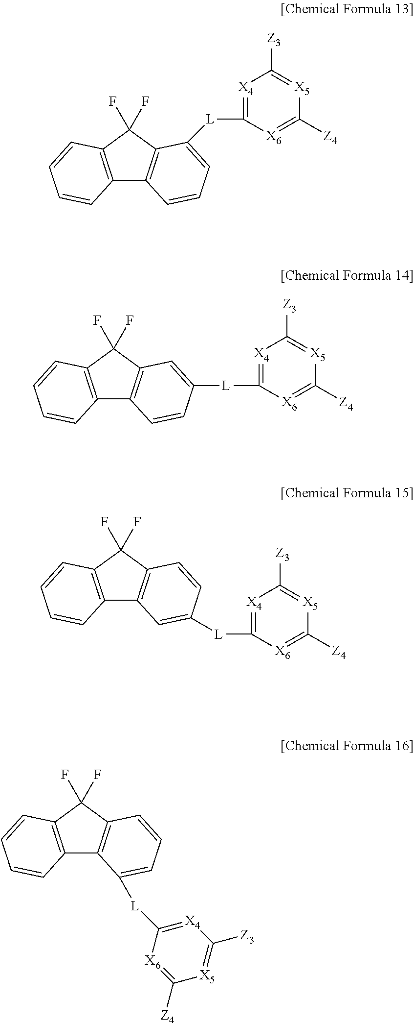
C12=C(C(F)(F)C3=C1C=CC=C3[L]C1=[X4]C([Z3])=[X5]C([Z4])=[X6]1)C=CC=C2.C12=C(C(F)(F)C3=C1C=CC([L]C1=[X4]C([Z3])=[X5]C([Z4])=[X6]1)=C3)C=CC=C2.C12=C(C(F)(F)C3=C1C=C([L]C1=[X4]C([Z3])=[X5]C([Z4])=[X6]1)C=C3)C=CC=C2.C12=C(C(F)(F)C3=C1C([L]C1=[X4]C([Z3])=[X5]C([Z4])=[X6]1)=CC=C3)C=CC=C2
